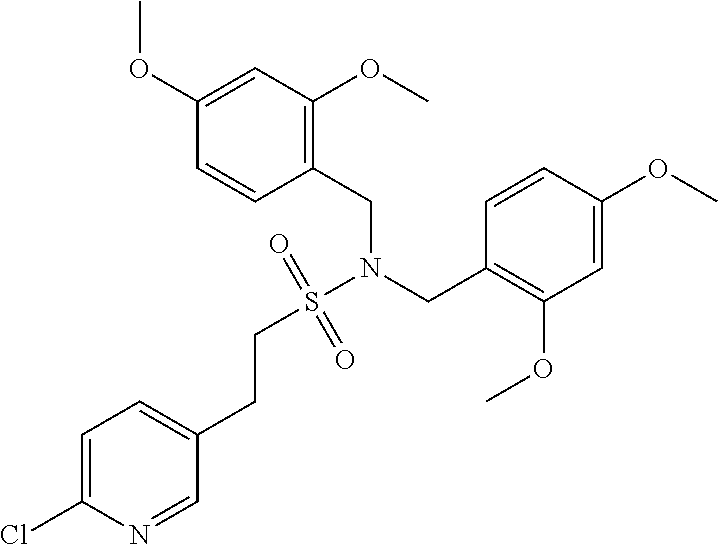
C1(CN(S(CCC2=CC=C(Cl)N=C2)(=O)=O)CC2=C(OC)C=C(OC)C=C2)=C(OC)C=C(OC)C=C1
